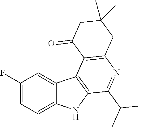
C1(F)=CC=C2C(=C1)C1=C(N2)C(C(C)C)=NC2=C1C(=O)CC(C)(C)C2
